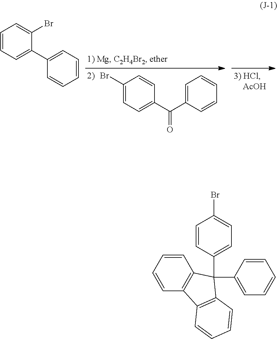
C1(Br)=CC=C(C(C2=CC=CC=C2)=O)C=C1.C1=CC=C(C2=CC=CC=C2)C(Br)=C1.C1=CC(C2(C3=CC=CC=C3)C3=C(C=CC=C3)C3=C2C=CC=C3)=CC=C1Br
